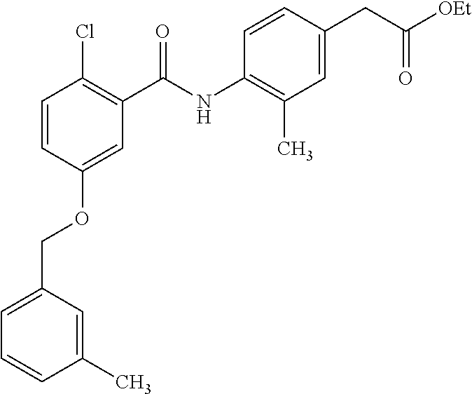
C1=C(COC2=CC(C(NC3=C(C)C=C(CC([OEt])=O)C=C3)=O)=C(Cl)C=C2)C=C(C)C=C1
